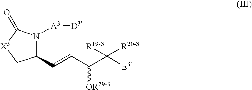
C1(C=CC(C([E3'])([R19-3])[R20-3])[OR29-3])N([A3'][D3'])C(=O)[X3]C1
